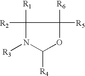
C1([R1])([R2])N([R3])C([R4])OC1([R5])[R6]
